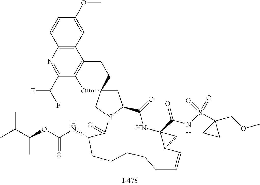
C1=CC2=C(C=C1OC)C1=C(C(C(F)F)=N2)OC2(CC1)CC1N(C2)C(=O)C(NC(OC(C(C)C)C)=O)CCCCCC=CC2C(C(NS(C3(COC)CC3)(=O)=O)=O)(NC1=O)C2
